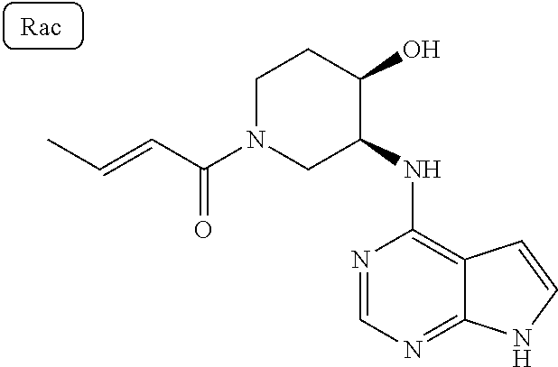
N1=CN=C2C(=C1NC1C(O)CCN(C(C=CC)=O)C1)C=CN2
